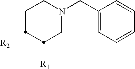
C1CN(CC2=CC=CC=C2)CCC1.[R2].[R1]
